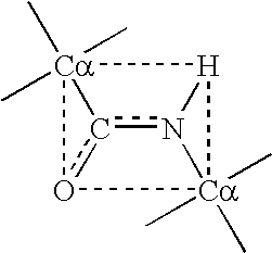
c12n3[H]4[Ca]3(C)(C)(C)o1[Ca]24(C)(C)C
